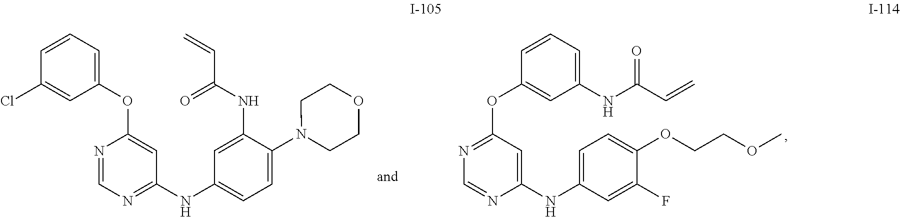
N1=C(OC2=CC(NC(C=C)=O)=CC=C2)C=C(NC2=CC=C(OCCOC)C(F)=C2)N=C1.N1=CN=C(NC2=CC=C(N3CCOCC3)C(NC(C=C)=O)=C2)C=C1OC1=CC=CC(Cl)=C1
